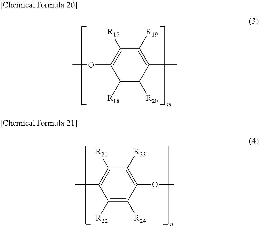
C1([R18])=C([R20])C(C)=C([R19])C([R17])=C1OC.C1([R22])=C([R24])C(OC)=C([R23])C([R21])=C1C
